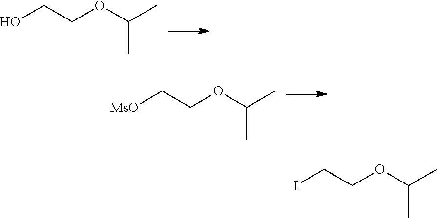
OCCOC(C)C.[MsO]CCOC(C)C.ICCOC(C)C
